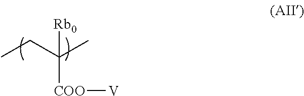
CCC(C)([Rb0])[COO][V]
